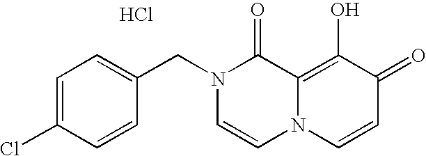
C1=C(Cl)C=CC(CN2C=CN3C(=C(O)C(=O)C=C3)C2=O)=C1.Cl
